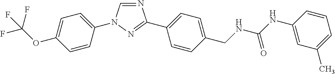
C1=C(N2C=NC(C3=CC=C(CNC(NC4=CC(C)=CC=C4)=O)C=C3)=N2)C=CC(OC(F)(F)F)=C1
